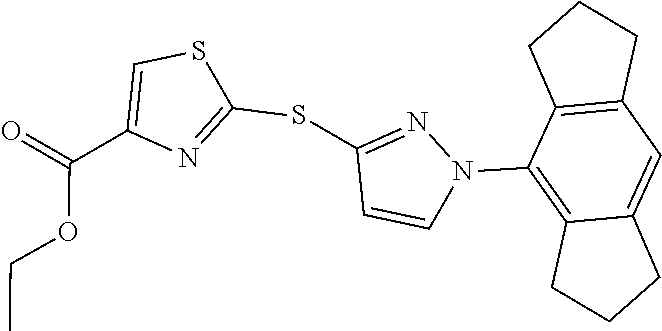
C(OCC)(=O)C1=CSC(SC2=NN(C3=C4C(=CC5=C3CCC5)CCC4)C=C2)=N1
